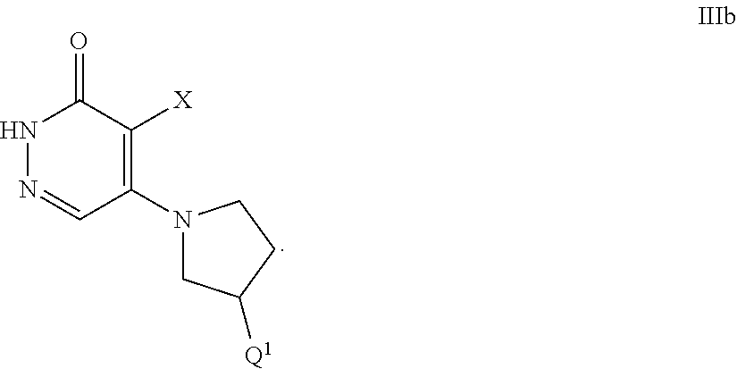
C1(N2CC([Q1])CC2)=C([X])C(=O)NN=C1
